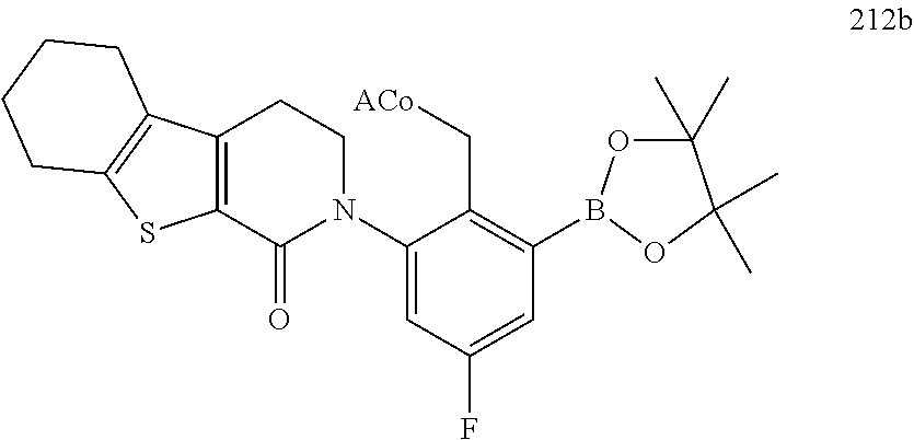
C12=C(C(=O)N(C3=CC(F)=CC(B4OC(C)(C)C(C)(C)O4)=C3C[ACo])CC1)SC1=C2CCCC1
